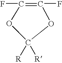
C1(F)=C(F)OC([R])([R])O1
